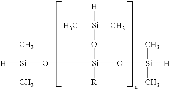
[H][Si](O[Si](O[Si]([H])(C)C)([R])O[Si](C)(C)[H])(C)C
